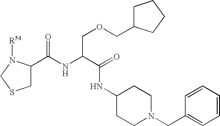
C1(C(NC(C(=O)NC2CCN(CC3=CC=CC=C3)CC2)COCC2CCCC2)=O)CSCN1[R54]
